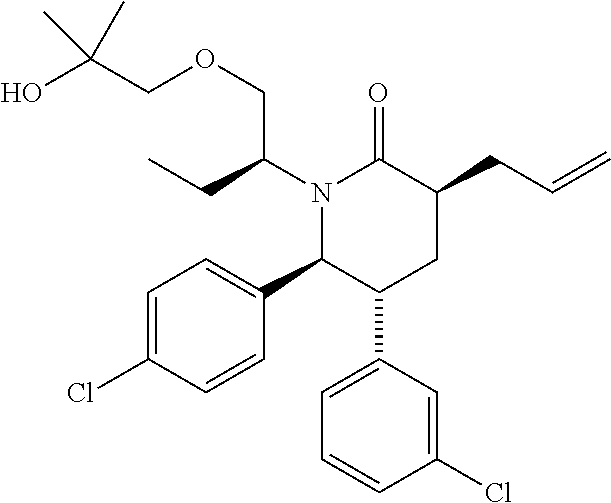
N1(C(CC)COCC(O)(C)C)C(C2=CC=C(Cl)C=C2)C(C2=CC=CC(Cl)=C2)CC(CC=C)C1=O
